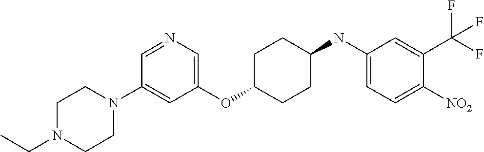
C1(OC2CCC(NC3=CC=C([NO2])C(C(F)(F)F)=C3)CC2)=CN=CC(N2CCN(CC)CC2)=C1
